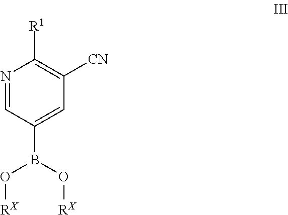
N1=CC(B(O[RX])O[RX])=CC([CN])=C1[R1]
